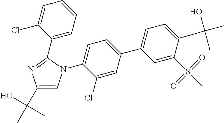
C1(C(O)(C)C)=CN(C2=CC=C(C3=CC=C(C(O)(C)C)C(S(=O)(=O)C)=C3)C=C2Cl)C(C2=CC=CC=C2Cl)=N1
